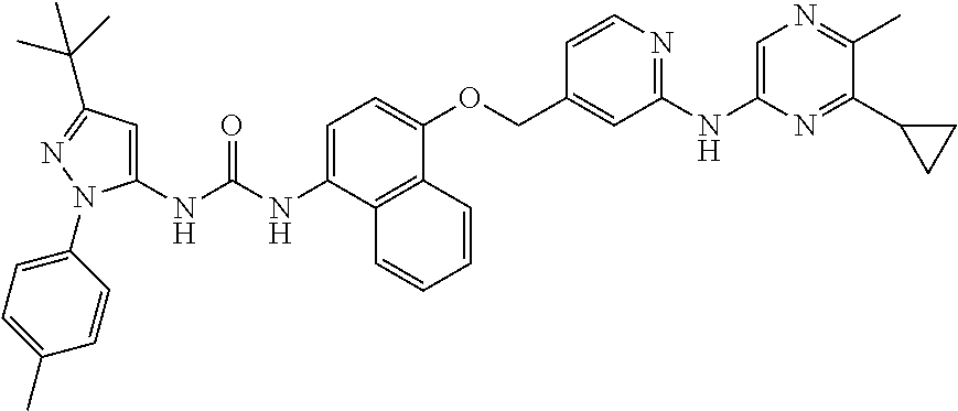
C1=C(NC(NC2=CC(C(C)(C)C)=NN2C2=CC=C(C)C=C2)=O)C2=C(C(OCC3=CC(NC4=CN=C(C)C(C5CC5)=N4)=NC=C3)=C1)C=CC=C2
